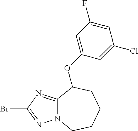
BrC1=NN2C(=N1)C(OC1=CC(F)=CC(Cl)=C1)CCCC2
